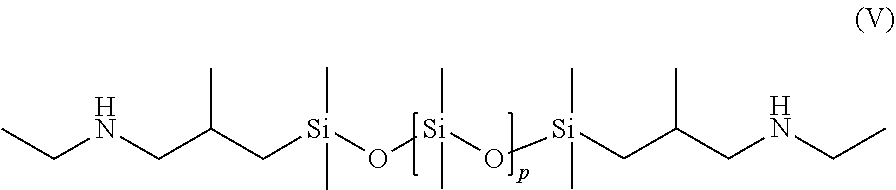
[Si](O[Si](C)(C)CC(CNCC)C)(C)(C)O[Si](CC(C)CNCC)(C)C
